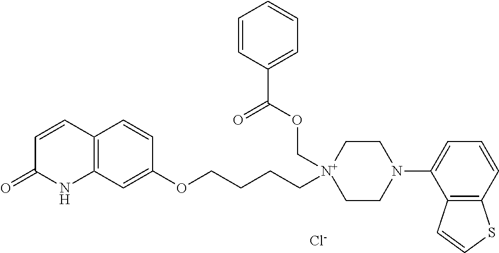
C12=C(C=C(OCCCC[N+]3(COC(C4=CC=CC=C4)=O)CCN(C4=CC=CC5=C4C=CS5)CC3)C=C1)NC(=O)C=C2.[Cl-]
